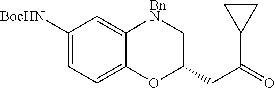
C1([BocHN])=CC=C2C(=C1)[BnN]CC(CC(C1CC1)=O)O2
